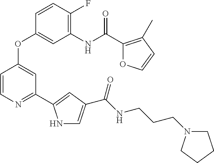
C1(F)=C(NC(C2=C(C)C=CO2)=O)C=C(OC2=CC(C3=CC(C(NCCCN4CCCC4)=O)=CN3)=NC=C2)C=C1
